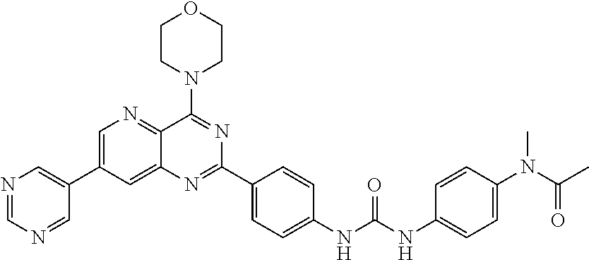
N1=CN=CC(C2=CN=C3C(=C2)N=C(C2=CC=C(NC(NC4=CC=C(N(C(C)=O)C)C=C4)=O)C=C2)N=C3N2CCOCC2)=C1
